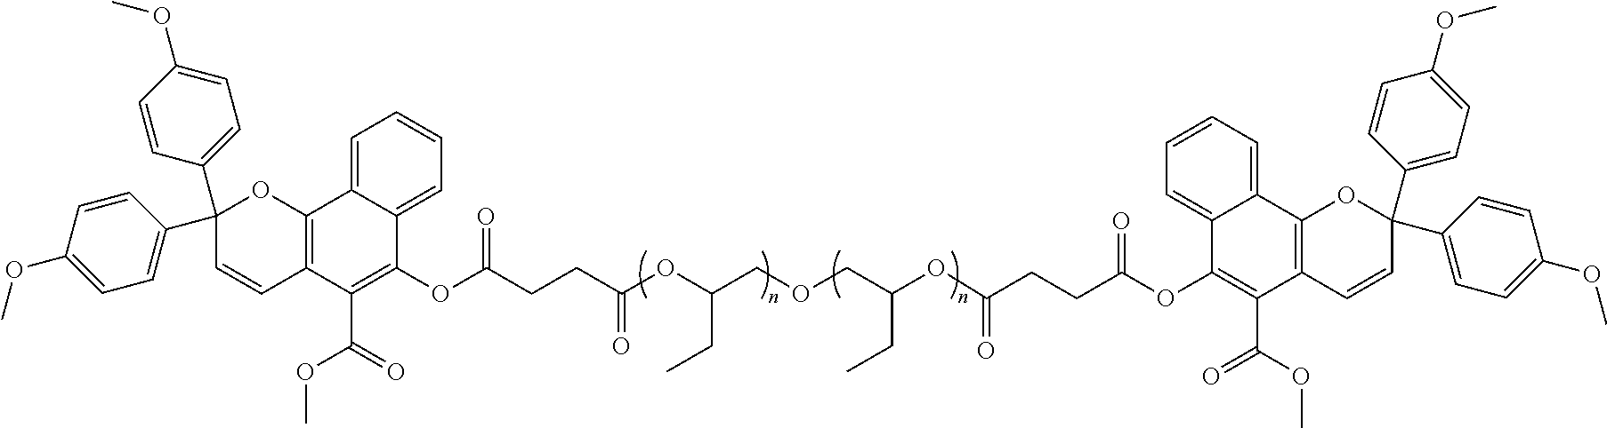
O(C(=O)CCC(OC(COCC(OC(=O)CCC(OC1=C(C(OC)=O)C2=C(C3=CC=CC=C13)OC(C1=CC=C(OC)C=C1)(C1=CC=C(OC)C=C1)C=C2)=O)CC)CC)=O)C1=C(C(=O)OC)C2=C(C3=CC=CC=C13)OC(C1=CC=C(OC)C=C1)(C1=CC=C(OC)C=C1)C=C2
